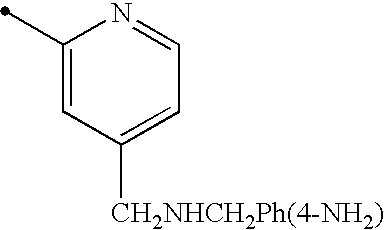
C1(C)=CC([CH2NHCH2Ph(4-NH2)])=CC=N1
